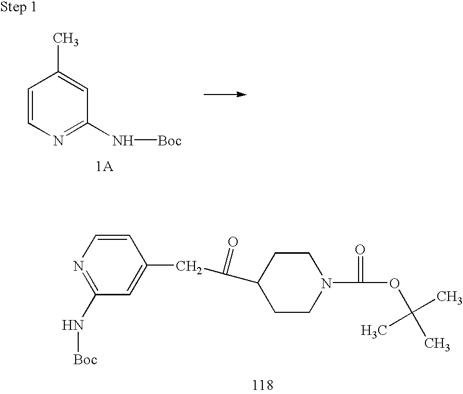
C1=CN=C(N[Boc])C=C1C.[1A].N1=C(N[Boc])C=C(CC(=O)C2CCN(C(=O)OC(C)(C)C)CC2)C=C1
